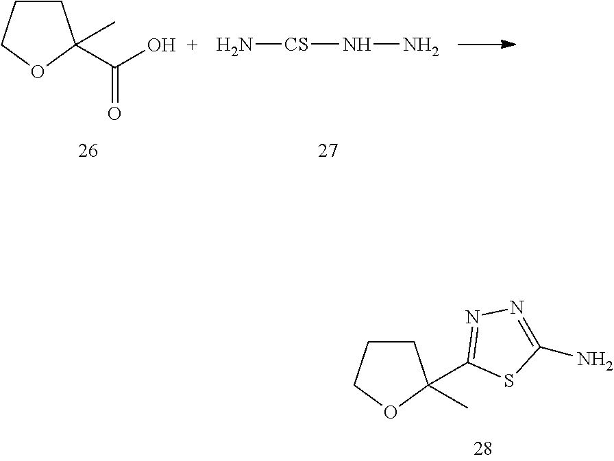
C1CCOC1(C)C1=NN=C(N)S1.C1CCOC1(C(O)=O)C.N[CS]NN
